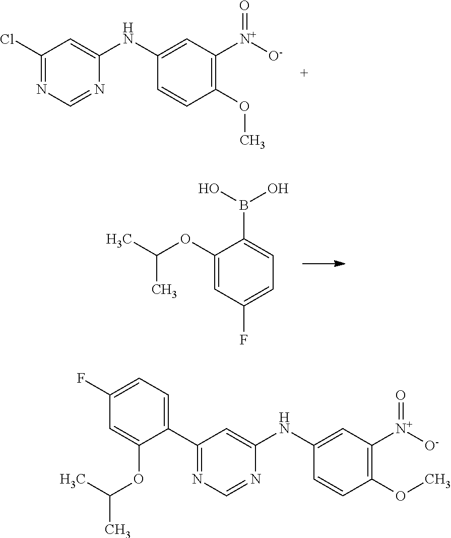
C1(Cl)=NC=NC(NC2=CC([N+]([O-])=O)=C(OC)C=C2)=C1.C(OC1=CC(F)=CC=C1B(O)O)(C)C.C1(C2=NC=NC(NC3=CC([N+]([O-])=O)=C(OC)C=C3)=C2)=CC=C(F)C=C1OC(C)C
